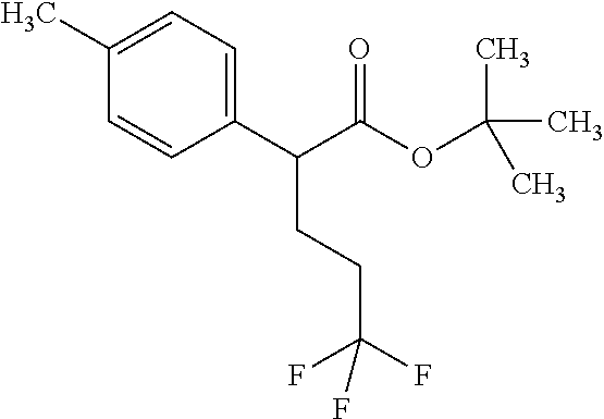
C1(C(C(OC(C)(C)C)=O)CCC(F)(F)F)=CC=C(C)C=C1
